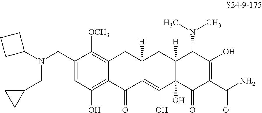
N(CC1=CC(O)=C2C(=C1[OCH3])CC1([H])C(=C(O)C3(O)C([H])(C1)C(N(C)C)C(O)=C(C(N)=O)C3=O)C2=O)(C1CCC1)CC1CC1
